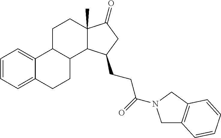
C1=CC=C2C(=C1)C1C(CC2)C2C(C)(CC1)C(=O)CC2CCC(=O)N1CC2=C(C1)C=CC=C2
